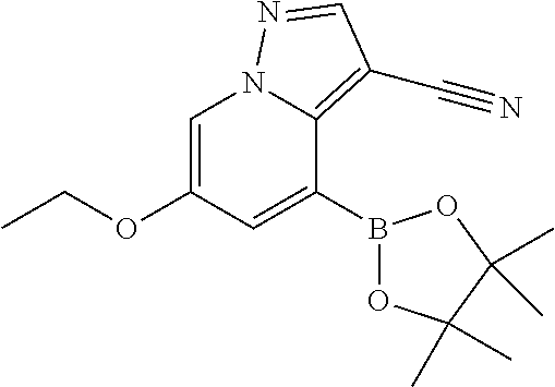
C1=C(OCC)C=C(B2OC(C)(C)C(C)(C)O2)C2=C(C#N)C=NN12
